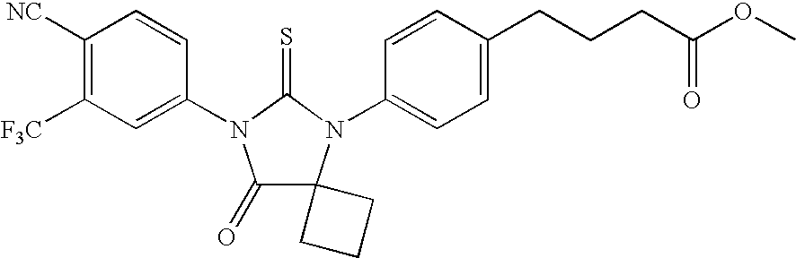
C1([NC])=C([F3C])C=C(N2C(=O)C3(N(C4=CC=C(CCCC(OC)=O)C=C4)C2=S)CCC3)C=C1
